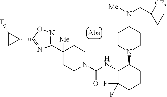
C1(C2([Me])CCN(C(NC3C(F)(F)CCCC3N3CCC(N([Me])CC4([CF3])CC4)CC3)=O)CC2)=NOC(C2CC2F)=N1
